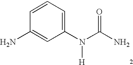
C1=CC(N)=CC(N(C(N)=O)[H])=C1
